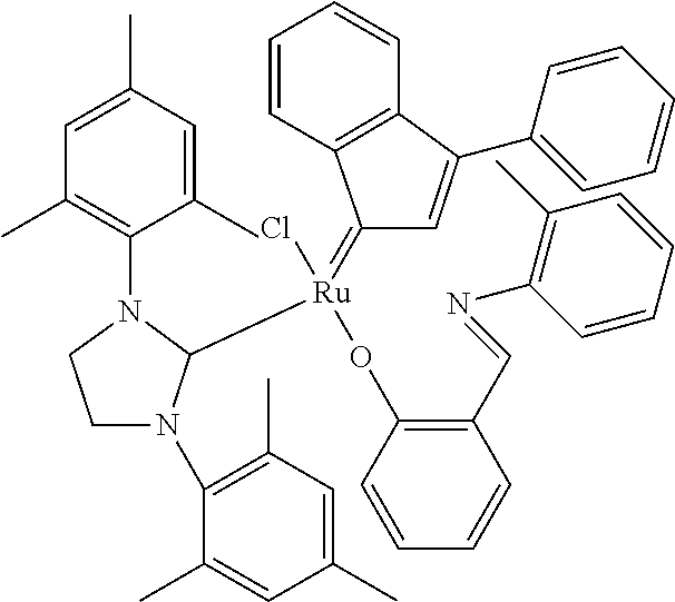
C1=C(C)C=C(C)C(N2CCN(C3=C(C)C=C(C)C=C3C)C2[Ru](OC2=C(C=NC3=C(C)C=CC=C3)C=CC=C2)(=C2C=C(C3=CC=CC=C3)C3=C2C=CC=C3)Cl)=C1C
